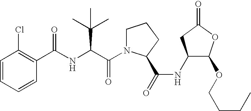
C1=CC=CC(Cl)=C1C(NC(C(N1CCCC1C(=O)NC1C(OCCCC)OC(=O)C1)=O)C(C)(C)C)=O
